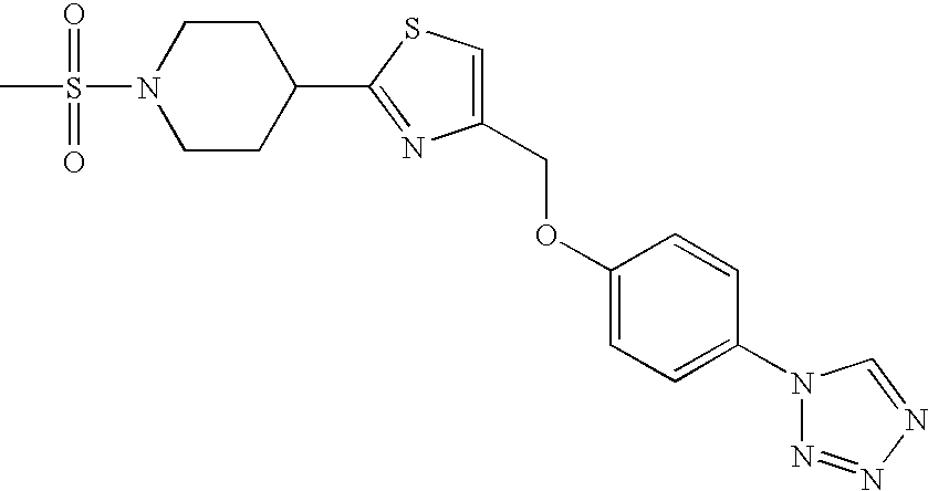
C1(OCC2=CSC(C3CCN(S(C)(=O)=O)CC3)=N2)=CC=C(N2N=NN=C2)C=C1
